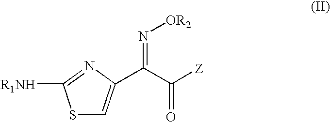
S1C=C(C(C([Z])=O)=N[OR2])N=C1[R1NH]
